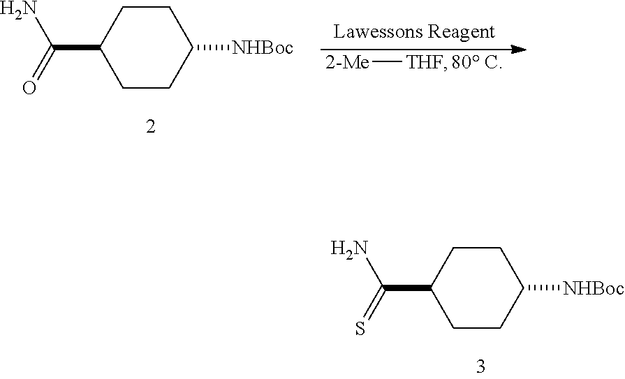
C1CC([NHBoc])CCC1C(=O)N.[2-Me][THF].[80 C].C1CC([NHBoc])CCC1C(=S)N
